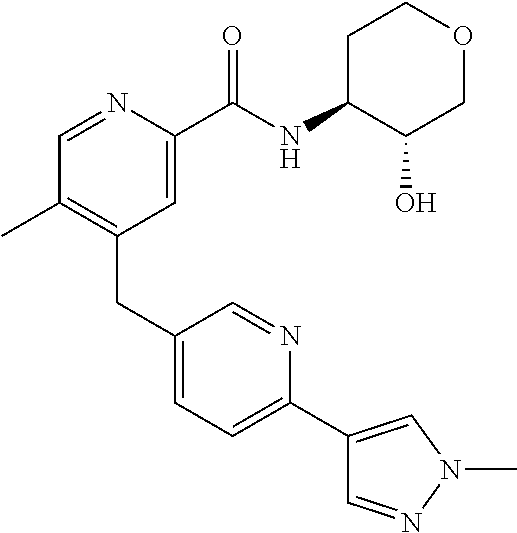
C1=NC(C(NC2C(O)COCC2)=O)=CC(CC2=CC=C(C3=CN(C)N=C3)N=C2)=C1C
